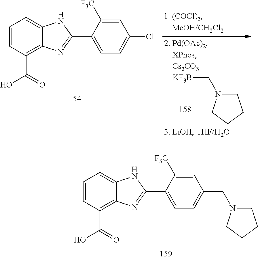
C1=CC(C(=O)O)=C2C(=C1)NC(C1=CC=C(CN3CCCC3)C=C1[F3C])=N2.C1=CC(C(=O)O)=C2C(=C1)NC(C1=CC=C(Cl)C=C1[F3C])=N2.[KF3B]CN1CCCC1
